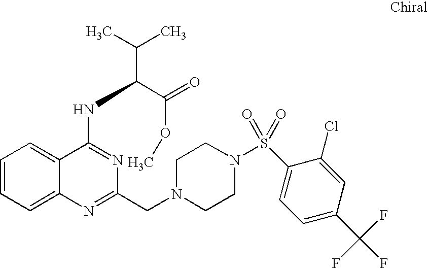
C1=CC=C2C(=C1)C(NC(C(C)C)C(=O)OC)=NC(CN1CCN(S(=O)(=O)C3=CC=C(C(F)(F)F)C=C3Cl)CC1)=N2
